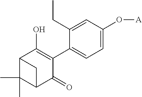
C1(C2=C(O)C3C(C)(C)C(C2=O)C3)=CC=C(O[A])C=C1CC
